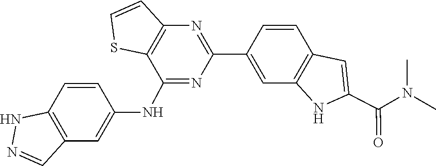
C1=CC2=C(C=C1C1=NC3=C(C(NC4=CC5=C(C=C4)NN=C5)=N1)SC=C3)NC(C(N(C)C)=O)=C2
